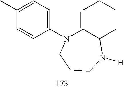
C1(C)=CC2=C(C=C1)N1C3=C2CCCC3N([H])CCC1
